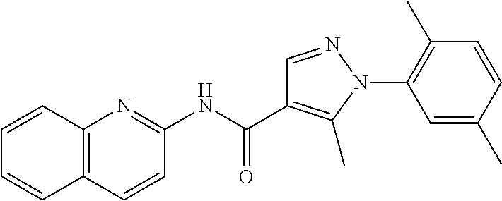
N(C(=O)C1=C(C)N(C2=C(C)C=CC(C)=C2)N=C1)C1=NC2=C(C=C1)C=CC=C2
